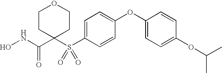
N(C(C1(S(C2=CC=C(OC3=CC=C(OC(C)C)C=C3)C=C2)(=O)=O)CCOCC1)=O)O
